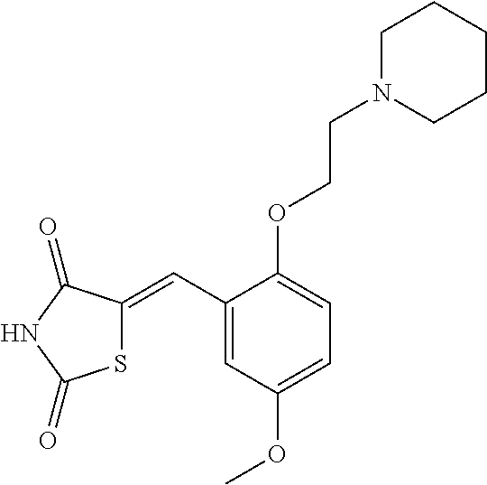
C1(C=C2SC(=O)NC2=O)=CC(OC)=CC=C1OCCN1CCCCC1
